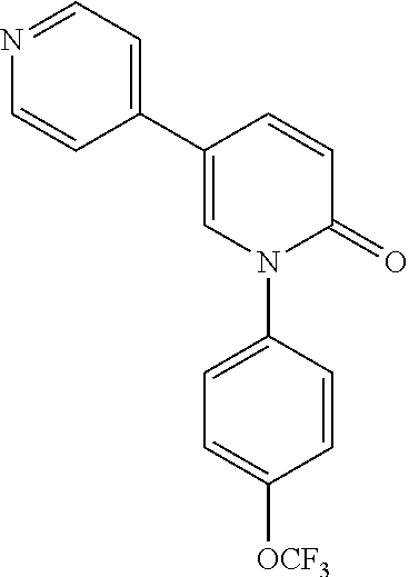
C1=C(C2=CC=NC=C2)C=CC(=O)N1C1=CC=C([OCF3])C=C1
